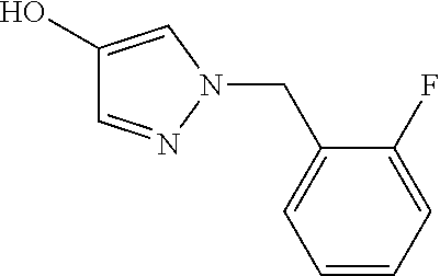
C1(O)=CN(CC2=CC=CC=C2F)N=C1
